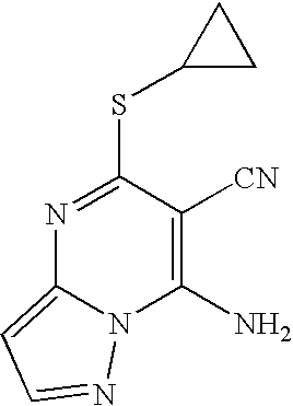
N1=C(SC2CC2)C([CN])=C(N)N2C1=CC=N2
